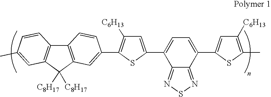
C12=C(C([C8H17])([C8H17])C3=C1C=CC(C)=C3)C=C(C1=C([C6H13])C=C(C3=CC=C(C4=CC([C6H13])=C(C)S4)C4=NSN=C34)S1)C=C2
